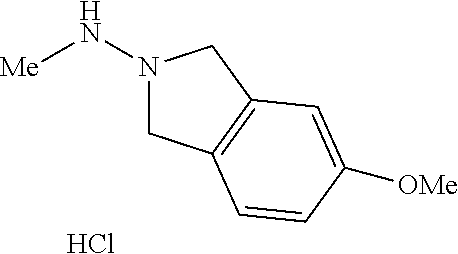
N1(N[Me])CC2=C(C1)C=C([OMe])C=C2.Cl
